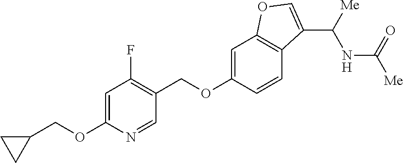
C1(COC2=CC3=C(C=C2)C(C([Me])NC([Me])=O)=CO3)=C(F)C=C(OCC2CC2)N=C1
